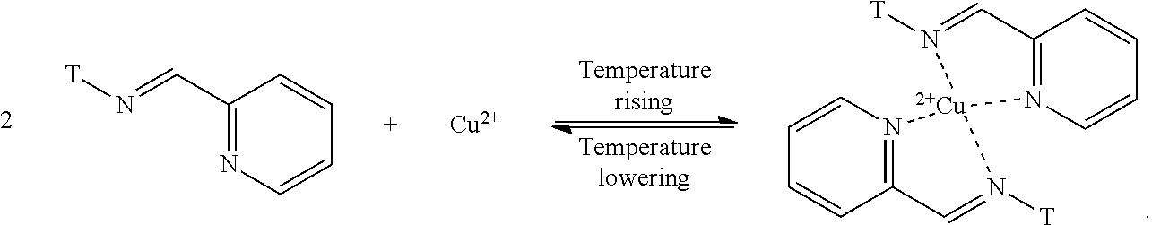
C12=N(C=CC=C1)[Cu]1(N([T])=C2)N2=C(C=CC=C2)C=N1[T].C1(C=N[T])=NC=CC=C1.[Cu]
